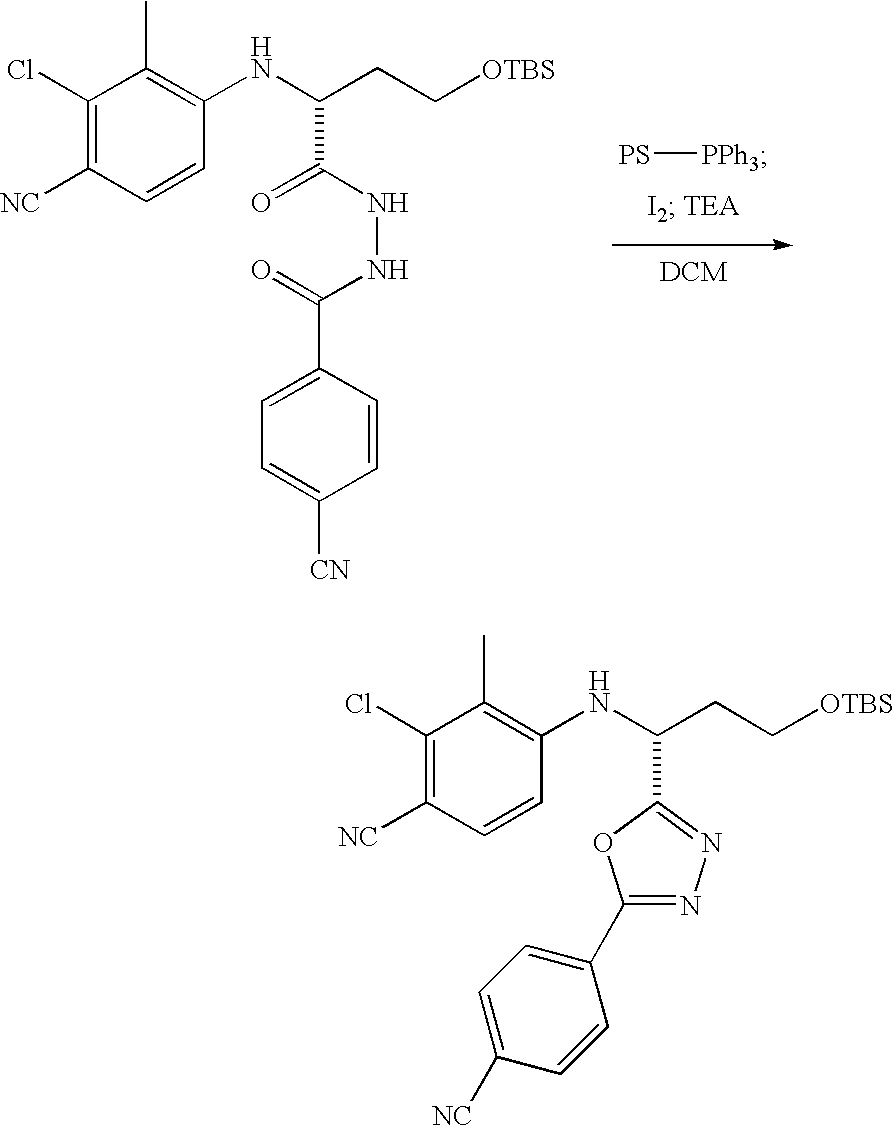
[PS][PPh3].C1(Cl)=C([NC])C=CC(NC(CC[OTBS])C(NNC(C2=CC=C([CN])C=C2)=O)=O)=C1C.C1(Cl)=C([NC])C=CC(NC(CC[OTBS])C2=NN=C(C3=CC=C([NC])C=C3)O2)=C1C
